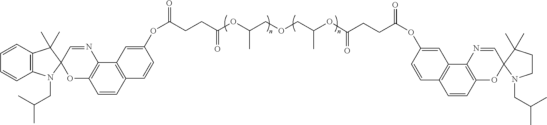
C12=C(C=CC=C1)C(C)(C)C1(N2CC(C)C)OC2=C(N=C1)C1=C(C=C2)C=CC(OC(=O)CCC(OC(C)COCC(C)OC(=O)CCC(OC2=CC3=C(C=C2)C=CC2=C3N=CC3(O2)N(CC(C)C)CCC3(C)C)=O)=O)=C1
